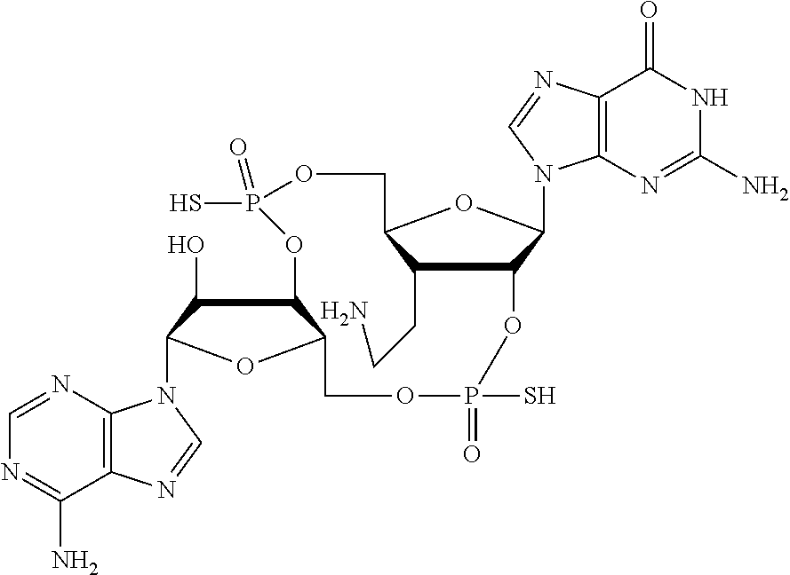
C1(CCN)C2C(N3C4=C(C(=O)NC(N)=N4)N=C3)OC1COP(=O)(S)OC1C(O)C(N3C4=C(C(N)=NC=N4)N=C3)OC1COP(S)(=O)O2
